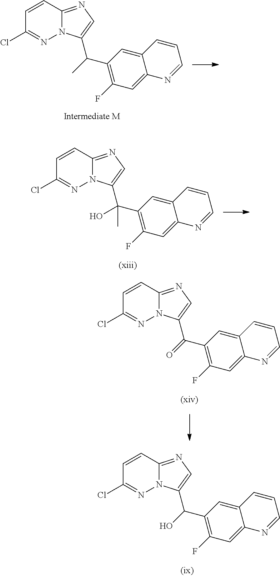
N12C(=NC=C1C(C1=C(F)C=C3C(=C1)C=CC=N3)C)C=CC(Cl)=N2.N12C(=NC=C1C(C1=C(F)C=C3C(=C1)C=CC=N3)(O)C)C=CC(Cl)=N2.N12C(=NC=C1C(C1=C(F)C=C3C(=C1)C=CC=N3)=O)C=CC(Cl)=N2.N12C(=NC=C1C(C1=C(F)C=C3C(=C1)C=CC=N3)O)C=CC(Cl)=N2
